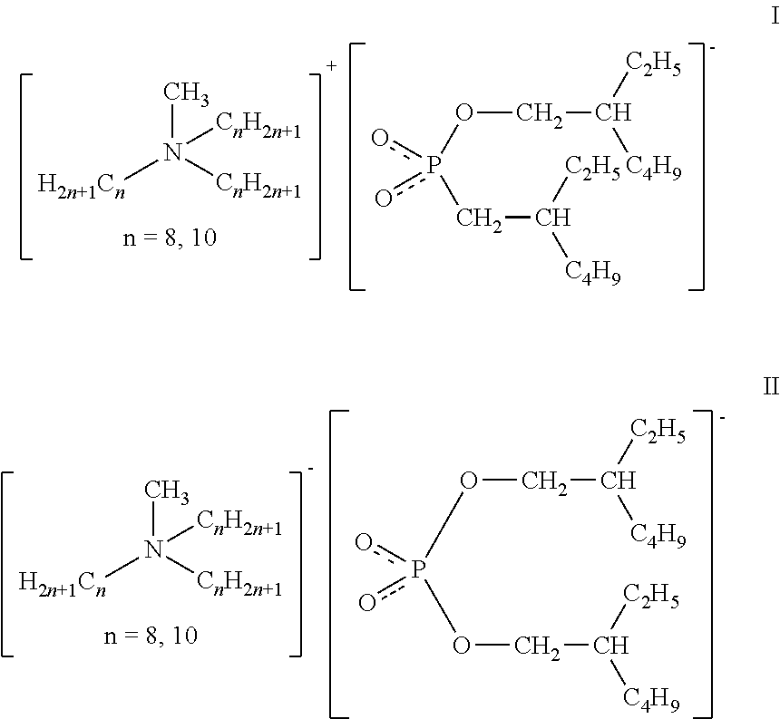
[H2n+1Cn]N([CnH2n+1])(C)[CnH2n+1].O(p(CC([C4H9])[C2H5])(o)o)CC([C2H5])[C4H9].[H2n+1Cn]N([CnH2n+1])(C)[CnH2n+1].O(p(OCC([C4H9])[C2H5])(o)o)CC([C2H5])[C4H9]
